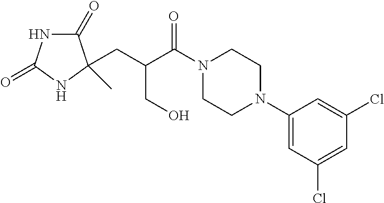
C1(=O)NC(=O)NC1(CC(C(N1CCN(C2=CC(Cl)=CC(Cl)=C2)CC1)=O)CO)C
